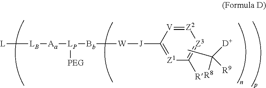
[L][LB][Aa][LP]([Bb][W][J]C1=[Z1]C([R])=[Z3][Z2]=[V]1)[PEG].CC([D])([R9])[R8]
